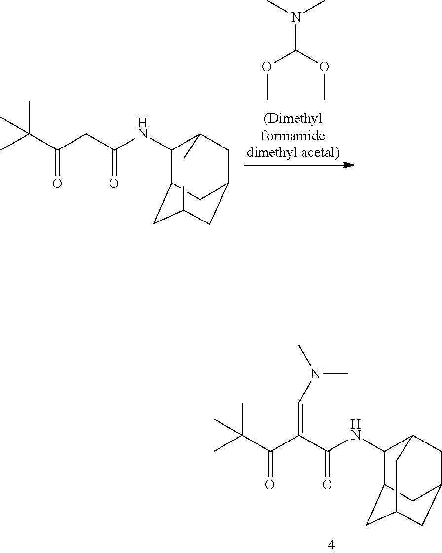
N(C(OC)OC)(C)C.C1(NC(CC(C(C)(C)C)=O)=O)C2CC3CC(CC1C3)C2.C1(NC(C(C(C(C)(C)C)=O)=CN(C)C)=O)C2CC3CC(CC1C3)C2
